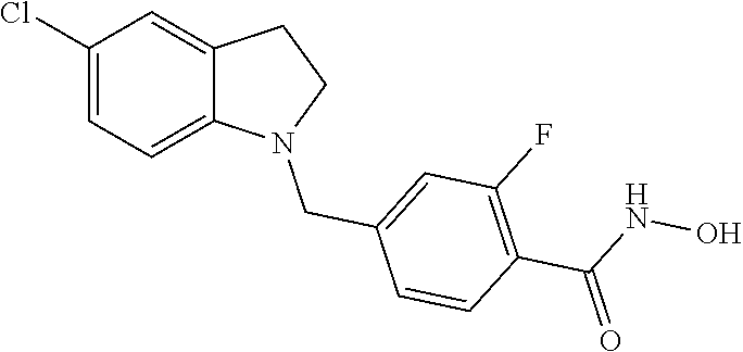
C1(Cl)=CC=C2C(=C1)CCN2CC1=CC(F)=C(C(=O)NO)C=C1
